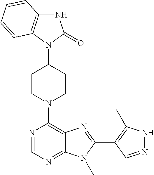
N1C2=C(N(C3CCN(C4=C5C(=NC=N4)N(C)C(C4=C(C)NN=C4)=N5)CC3)C1=O)C=CC=C2
